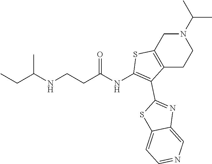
N1(C(C)C)CC2=C(CC1)C(C1=NC3=CN=CC=C3S1)=C(NC(CCNC(CC)C)=O)S2
